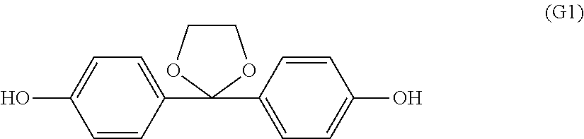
OC1=CC=C(C2(C3=CC=C(O)C=C3)OCCO2)C=C1
